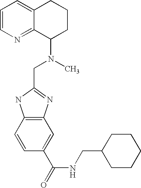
C12=C(C=CC(C(NCC3CCCCC3)=O)=C1)NC(CN(C)C1CCCC3=CC=CN=C13)=N2
